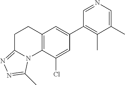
N1=CC(C2=CC3=C(C(Cl)=C2)N2C(=NN=C2C)CC3)=C(C)C(C)=C1
